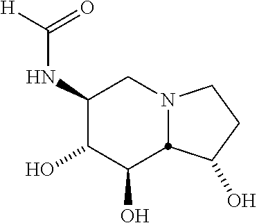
C1(NC([H])=O)C(O)C(O)C2N(C1)CCC2O
